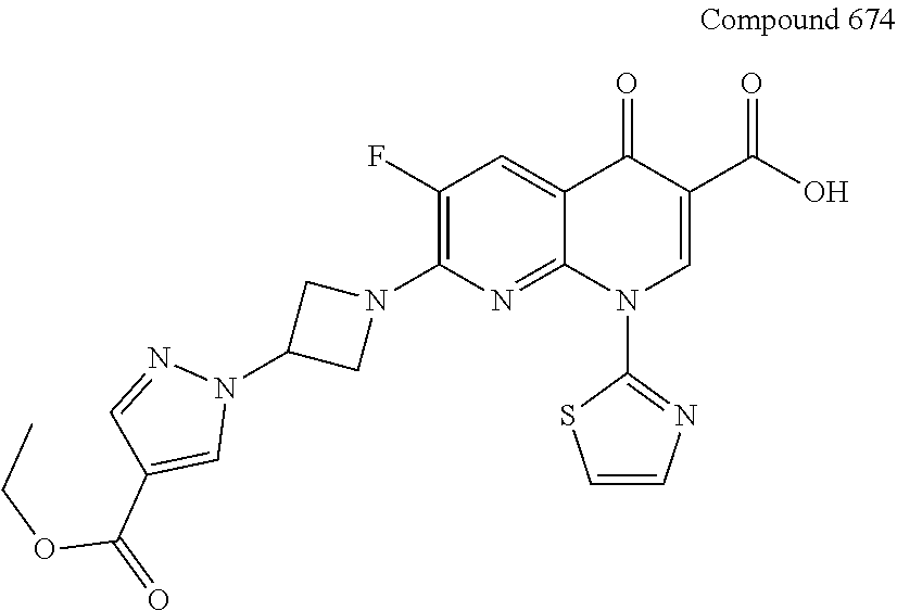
C1(F)=C(N2CC(N3N=CC(C(=O)OCC)=C3)C2)N=C2C(=C1)C(=O)C(C(O)=O)=CN2C1=NC=CS1
